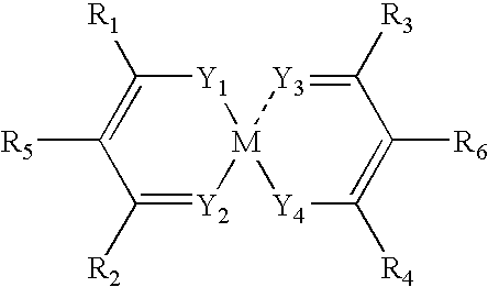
C1([R2])=[Y2][M]2([Y1]C([R1])=C1[R5])[Y4]C([R4])=C([R6])C([R3])=[Y3]2
